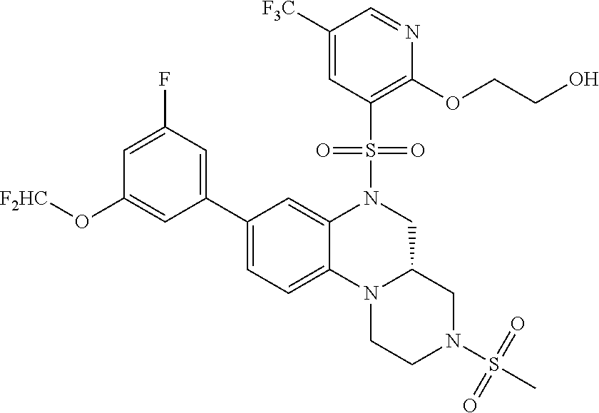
C1(C2=CC=C3C(=C2)N(S(C2=C(OCCO)N=CC([F3C])=C2)(=O)=O)CC2N3CCN(S(C)(=O)=O)C2)=CC(F)=CC(O[F2HC])=C1
